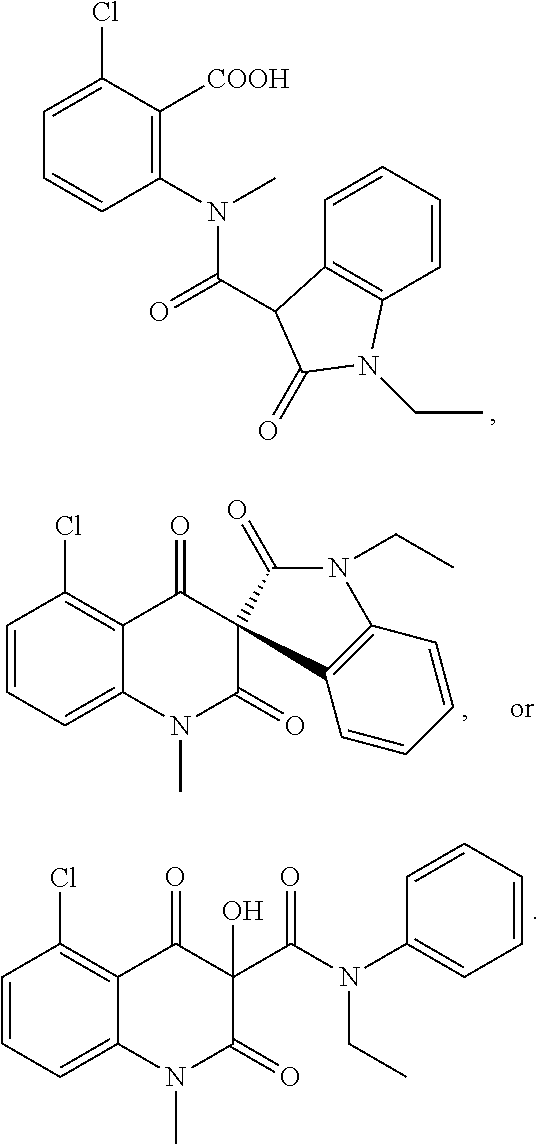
C1(N(C(=O)C2C3=C(C=CC=C3)N(CC)C2=O)C)=C([COOH])C(Cl)=CC=C1.C1=CC=C2C(=C1Cl)C(=O)C1(C(=O)N2C)C(=O)N(CC)C2=C1C=CC=C2.C1=CC=C2C(=C1Cl)C(=O)C(C(N(C1=CC=CC=C1)CC)=O)(O)C(=O)N2C
